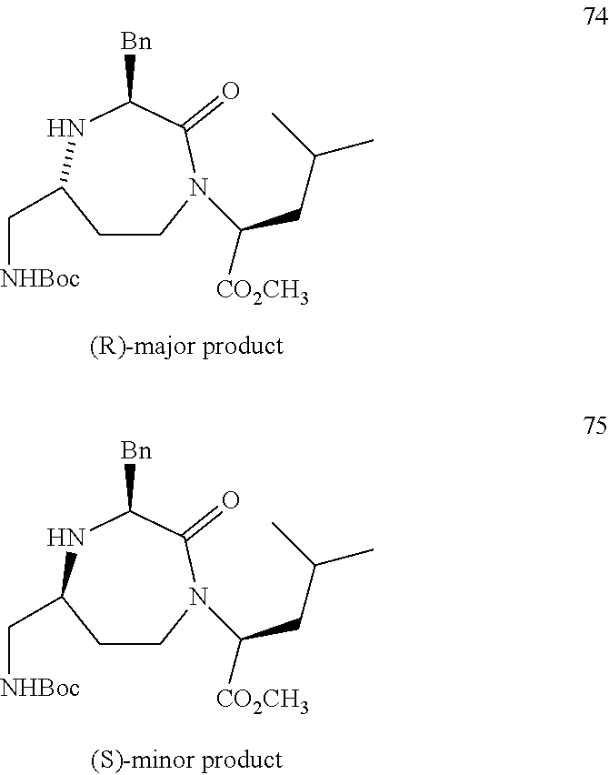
[Bn]C1NC(C[NHBoc])CCN(C(CC(C)C)[CO2CH3])C1=O.[Bn]C1NC(C[NHBoc])CCN(C(CC(C)C)[CO2CH3])C1=O
